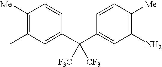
C1([Me])=C(C)C=C(C(C2=CC(N)=C([Me])C=C2)([F3C])[CF3])C=C1
